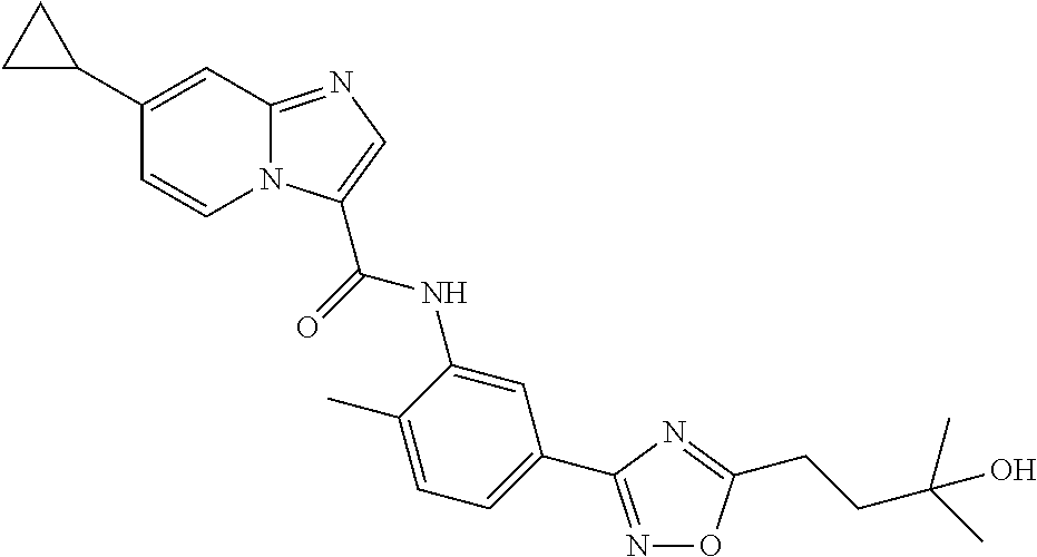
C1(C2CC2)=CC2=NC=C(C(NC3=CC(C4=NOC(CCC(C)(C)O)=N4)=CC=C3C)=O)N2C=C1
